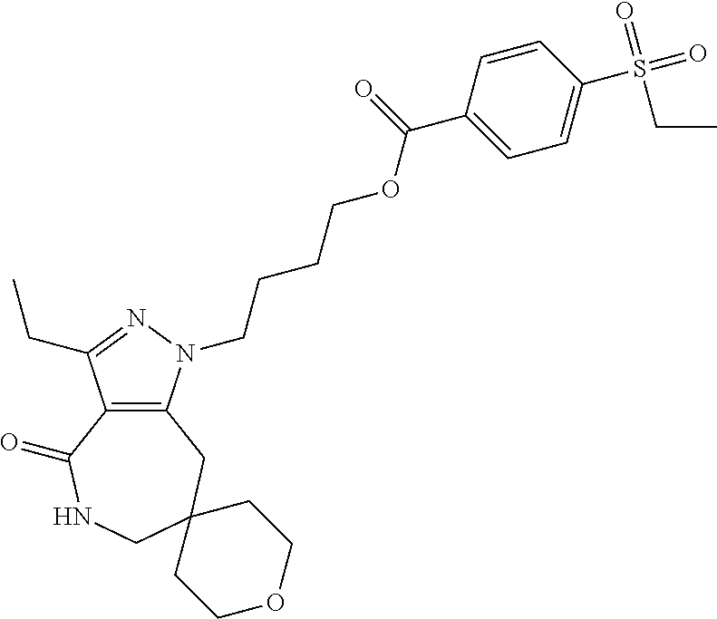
C12=C(CC3(CNC1=O)CCOCC3)N(CCCCOC(C1=CC=C(S(=O)(=O)CC)C=C1)=O)N=C2CC
